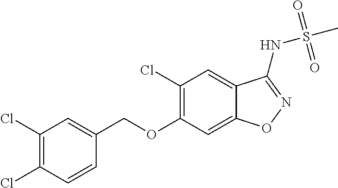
O(C1=C(Cl)C=C2C(=C1)ON=C2NS(C)(=O)=O)CC1=CC(Cl)=C(Cl)C=C1
